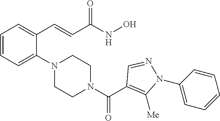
C1=CC=C(N2CCN(C(=O)C3=C([Me])N(C4=CC=CC=C4)N=C3)CC2)C(C=CC(NO)=O)=C1
